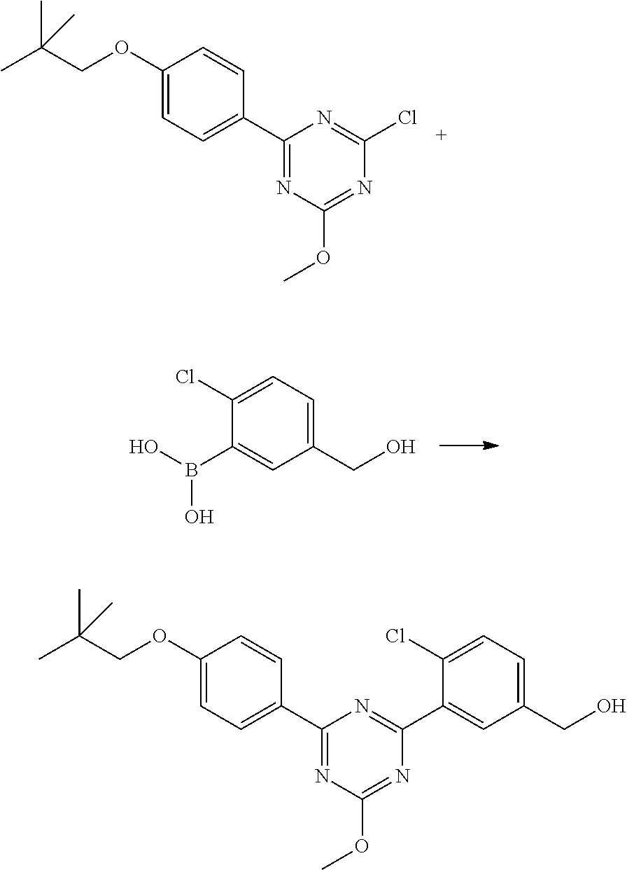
C1(OCC(C)(C)C)=CC=C(C2=NC(OC)=NC(Cl)=N2)C=C1.C1(B(O)O)=CC(CO)=CC=C1Cl.C1(OCC(C)(C)C)=CC=C(C2=NC(OC)=NC(C3=CC(CO)=CC=C3Cl)=N2)C=C1
